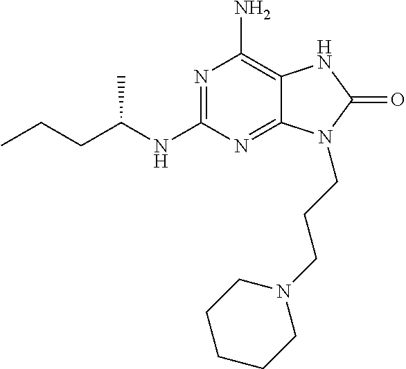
N1=C(NC(CCC)C)N=C2C(=C1N)NC(=O)N2CCCN1CCCCC1
